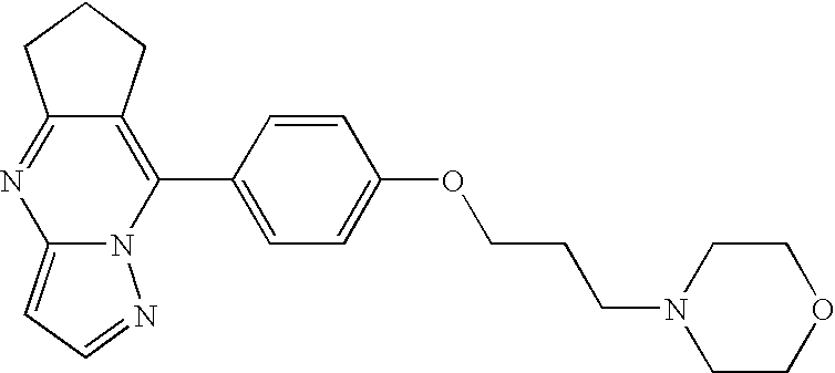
C12=NC3=CC=NN3C(C3=CC=C(OCCCN4CCOCC4)C=C3)=C1CCC2
